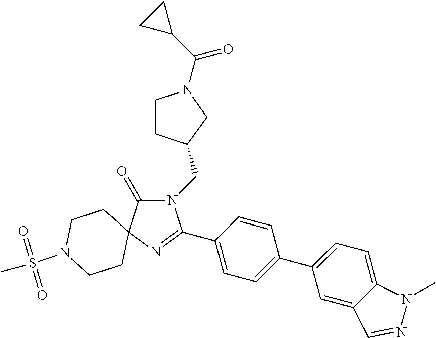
N1(CC2CCN(C(C3CC3)=O)C2)C(=O)C2(N=C1C1=CC=C(C3=CC=C4C(=C3)C=NN4C)C=C1)CCN(S(C)(=O)=O)CC2
